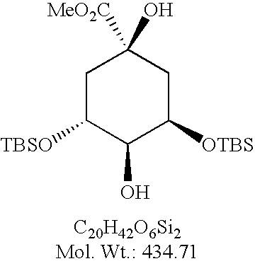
C1C([TBSO])C(O)C([OTBS])CC1([MeO2C])O
